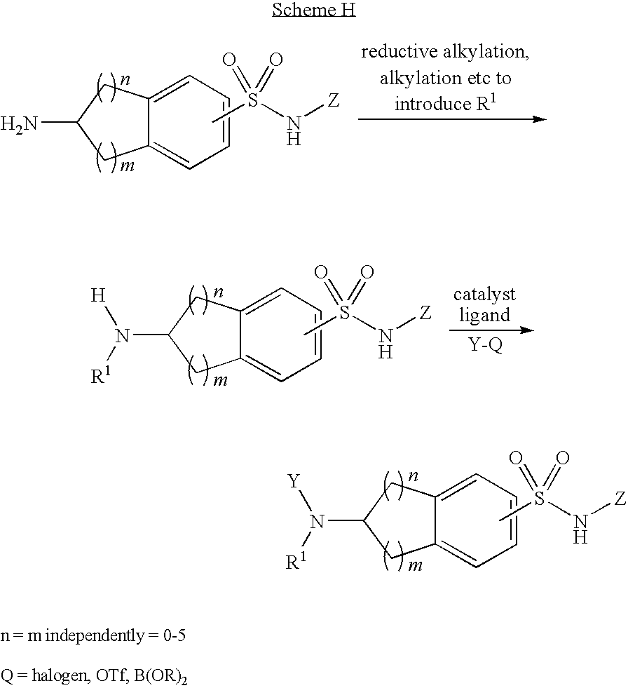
C12=CC=CC=C1CC(N)C2.CS(N[Z])(=O)=O.C12=CC=CC=C1CC(N([H])[R1])C2.CS(N[Z])(=O)=O.C12=CC=CC=C1CC(N([Y])[R1])C2.CS(N[Z])(=O)=O
